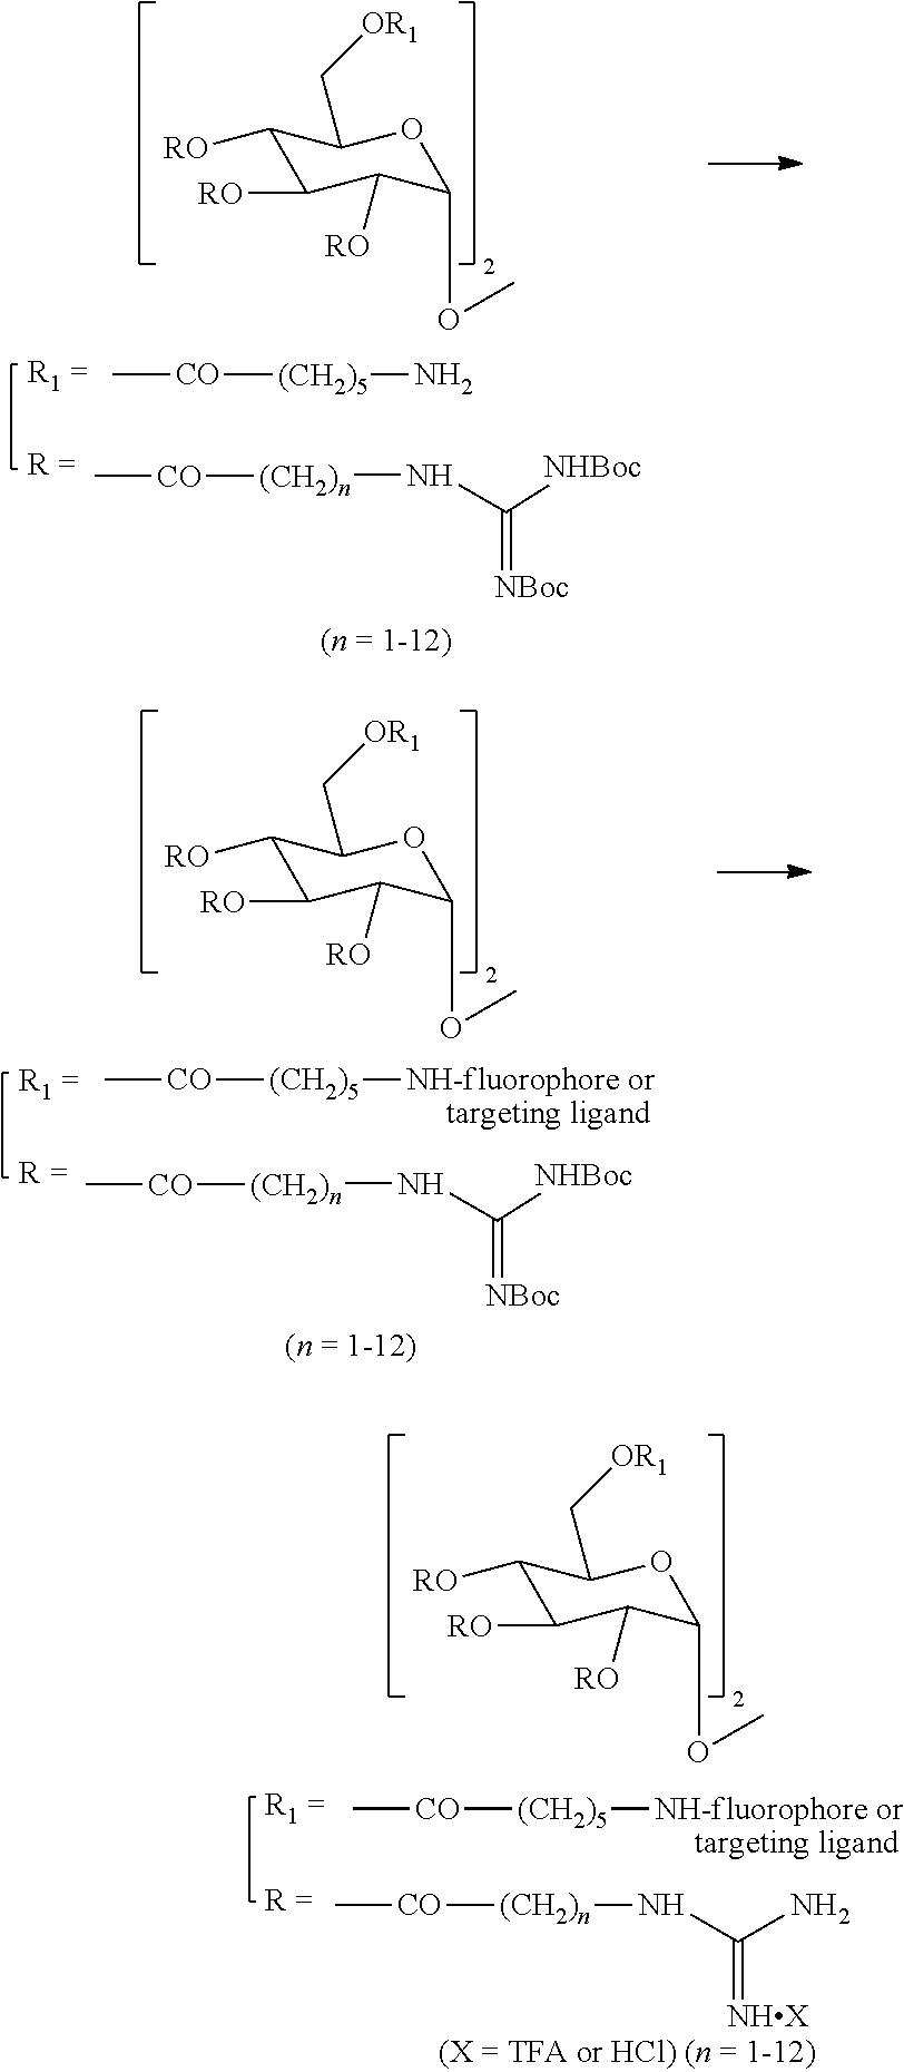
C(=[NBoc])(N[(CH2)n][CO]C)[NHBoc].C[CO][(CH2)5]N.C1([RO])C([RO])C([RO])C(OC)OC1C[OR1].C(=[NBoc])(N[(CH2)n][CO]C)[NHBoc].C[CO][(CH2)5][NH-fluorophore or     targeting ligand].C1([RO])C([RO])C([RO])C(OC)OC1C[OR1].C1([RO])C([RO])C([RO])C(OC)OC1C[OR1].C(=[NHX])(N)N[(CH2)n][CO]C.C[CO][(CH2)5][NH-fluorophore or     targeting ligand]
